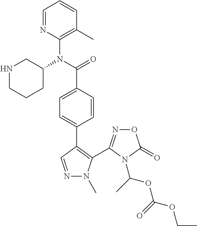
C1=NC(N(C(=O)C2=CC=C(C3=C(C4=NOC(=O)N4C(OC(OCC)=O)C)N(C)N=C3)C=C2)C2CCCNC2)=C(C)C=C1
